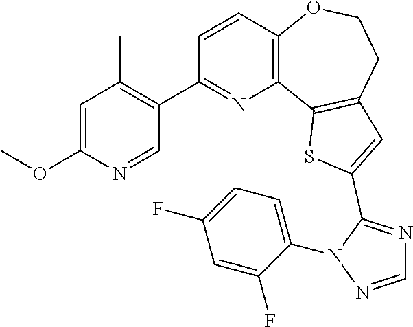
C1=CC2=C(N=C1C1=C(C)C=C(OC)N=C1)C1=C(CCO2)C=C(C2=NC=NN2C2=CC=C(F)C=C2F)S1
